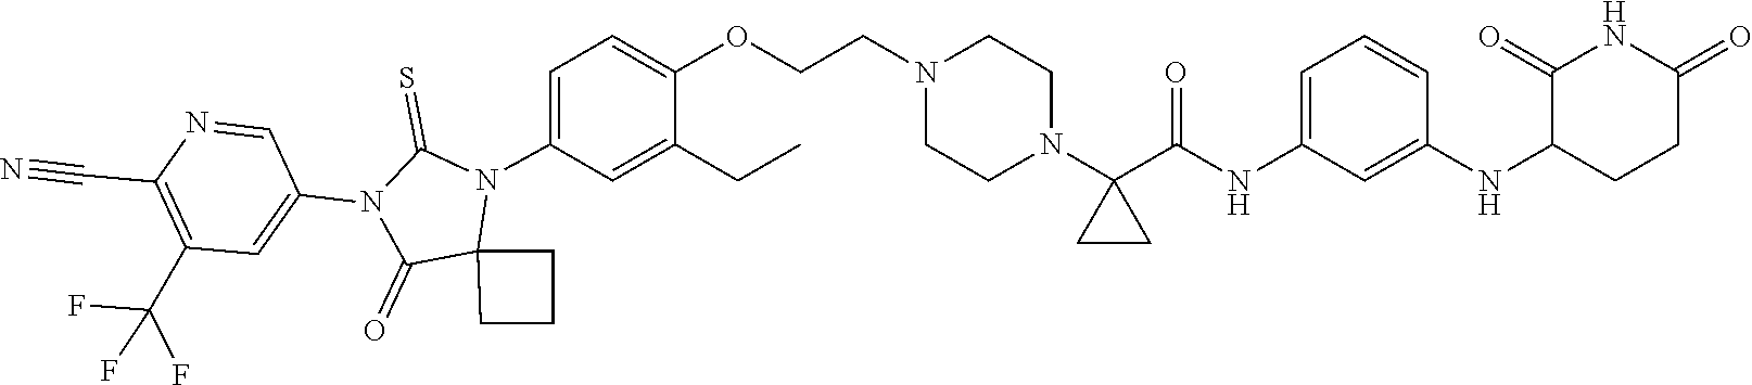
C12(N(C3=CC=C(OCCN4CCN(C5(C(NC6=CC=CC(NC7C(=O)NC(=O)CC7)=C6)=O)CC5)CC4)C(CC)=C3)C(=S)N(C3=CC(C(F)(F)F)=C(C#N)N=C3)C1=O)CCC2
